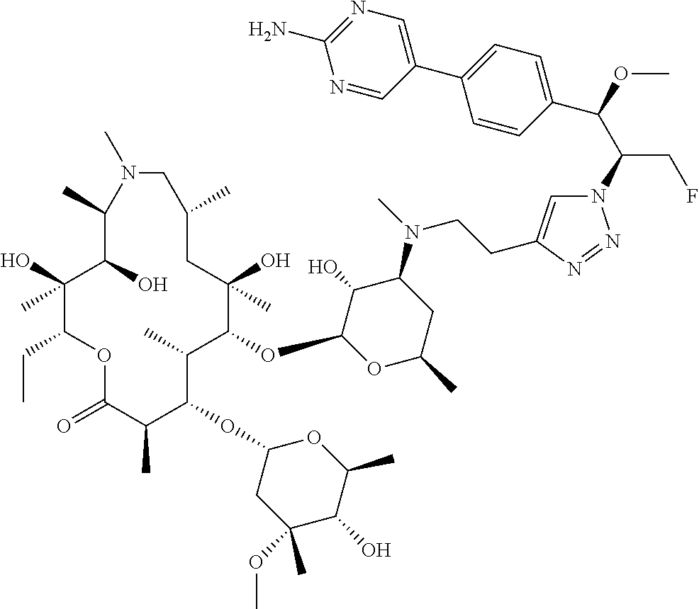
C1(O)(C)C(CC)OC(=O)C(C)C(OC2CC(OC)(C)C(O)C(C)O2)C(C)C(OC2OC(C)CC(N(C)CCC3=CN(C(C(OC)C4=CC=C(C5=CN=C(N)N=C5)C=C4)CF)N=N3)C2O)C(O)(C)CC(C)CN(C)C(C)C1O
